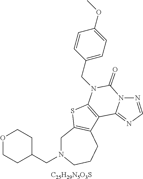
[C25H29N5O3S].C1N(CC2CCOCC2)CCCC2=C1SC1=C2C2=NC=NN2C(=O)N1CC1=CC=C(OC)C=C1
